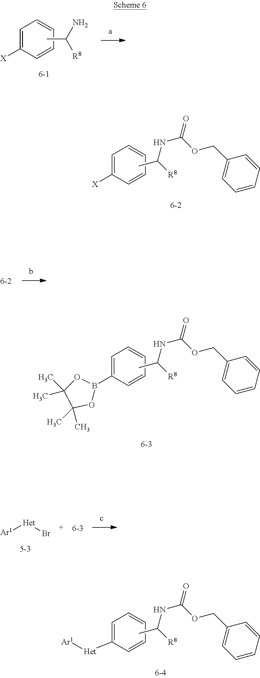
C1=C([X])C=CC=C1.CC(N)[R8].C1=C([X])C=CC=C1.CC(NC(=O)OCC1=CC=CC=C1)[R8].CC1(C)OB(C2=CC=CC=C2)OC1(C)C.CC(NC(=O)OCC1=CC=CC=C1)[R8].[Ar1][Het]Br.C1=C([Het][Ar1])C=CC=C1.CC(NC(=O)OCC1=CC=CC=C1)[R8]
